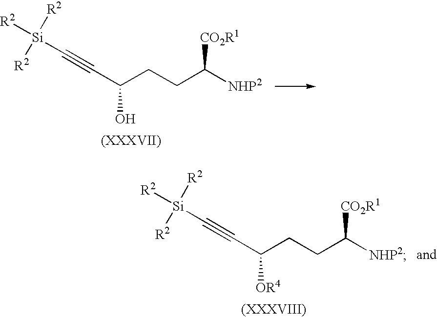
C(CCC([NHP2])[CO2R1])(O)C#C[Si]([R2])([R2])[R2].C(CCC([NHP2])[CO2R1])([OR4])C#C[Si]([R2])([R2])[R2]
